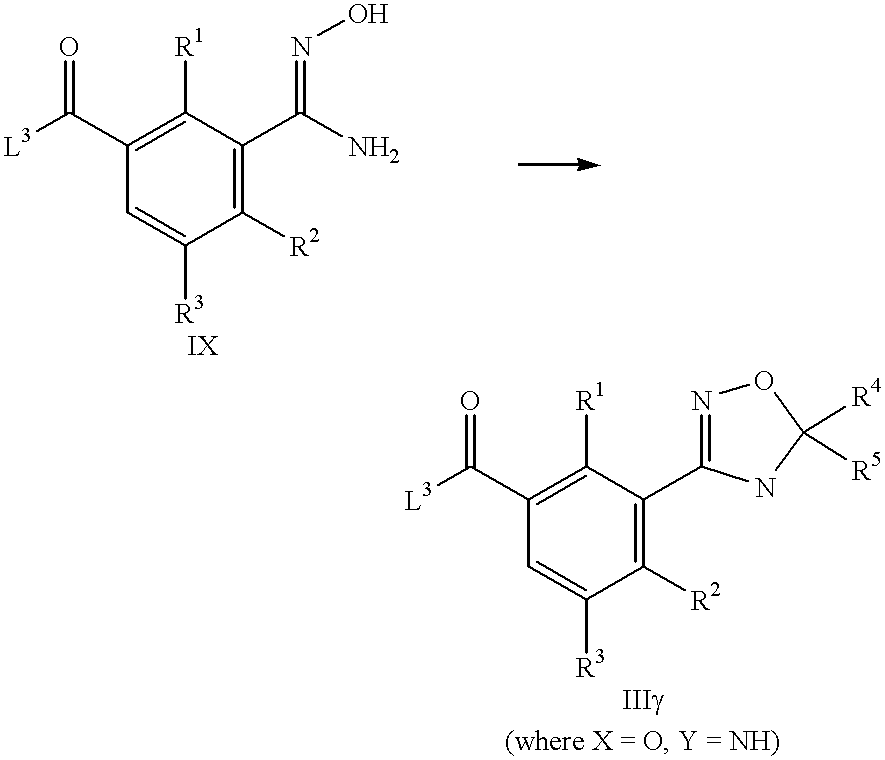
C1(C([L3])=O)=C([R1])C(C(N)=NO)=C([R2])C([R3])=C1.C1(C([L3])=O)=C([R1])C(C2=NOC([R4])([R5])N2)=C([R2])C([R3])=C1
